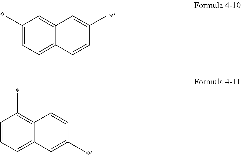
C1(C)=CC=C2C(=C1)C=C(C)C=C2.C1=CC=C2C(=C1C)C=CC(C)=C2
